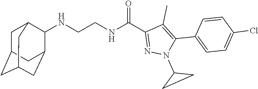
N(CCNC(C1=NN(C2CC2)C(C2=CC=C(Cl)C=C2)=C1C)=O)C1C2CC3CC(CC1C3)C2
